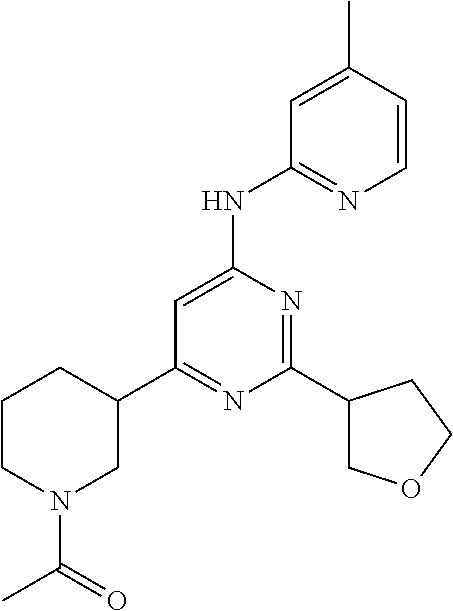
C1(C2COCC2)=NC(NC2=NC=CC(C)=C2)=CC(C2CCCN(C(=O)C)C2)=N1
